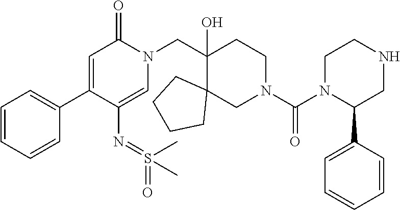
C1=CC=CC(C2=CC(=O)N(CC3(O)CCN(C(N4C(C5=CC=CC=C5)CNCC4)=O)CC34CCCC4)C=C2N=S(=O)(C)C)=C1
